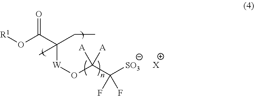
O=C(C(CC)([W]OC(C([SO3])(F)F)([A])[A])C)O[R1].[X]
